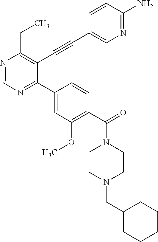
N1=CN=C(C2=CC(OC)=C(C(=O)N3CCN(CC4CCCCC4)CC3)C=C2)C(C#CC2=CN=C(N)C=C2)=C1CC
